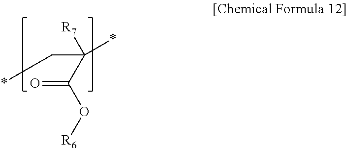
*CC(*)([R7])C(O[R6])=O
